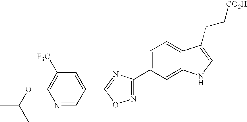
C1=C(C2=NOC(C3=CC([F3C])=C(OC(C)C)N=C3)=N2)C=C2C(=C1)C(CC[CO2H])=CN2
